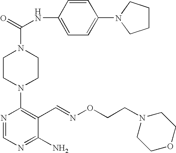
C1(N2CCN(C(=O)NC3=CC=C(N4CCCC4)C=C3)CC2)=C(C=NOCCN2CCOCC2)C(N)=NC=N1
